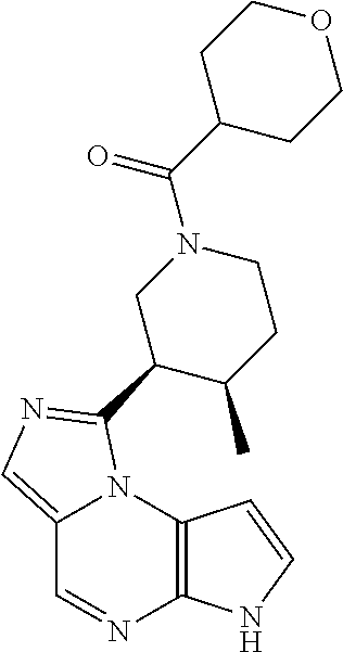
C12=CN=C(C3C(C)CCN(C(C4CCOCC4)=O)C3)N1C1=C(N=C2)NC=C1
